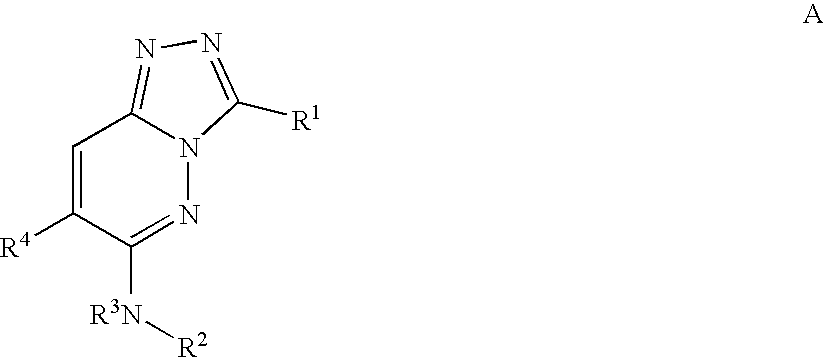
C1([R3N][R2])=NN2C(=NN=C2[R1])C=C1[R4]
